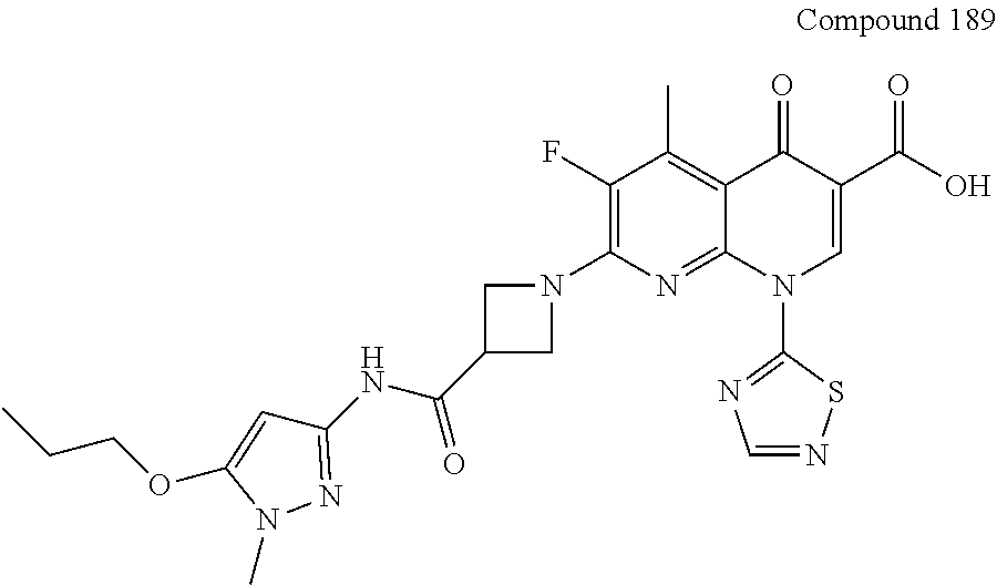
C1=C(OCCC)N(C)N=C1NC(=O)C1CN(C2=C(F)C(C)=C3C(=N2)N(C2=NC=NS2)C=C(C(O)=O)C3=O)C1
